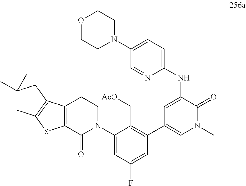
C1=NC(NC2=CC(C3=C(C[AcO])C(N4CCC5=C(C4=O)SC4=C5CC(C)(C)C4)=CC(F)=C3)=CN(C)C2=O)=CC=C1N1CCOCC1
